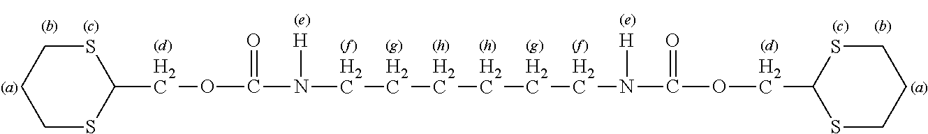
C1(COC(N(CCCCCCN(C(=O)OCC2SCCCS2)[H])[H])=O)SCCCS1
